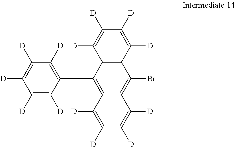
C12=C(C([D])=C([D])C([D])=C1[D])C(Br)=C1C(=C2C2=C([D])C([D])=C([D])C([D])=C2[D])C([D])=C([D])C([D])=C1[D]
